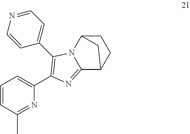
N1=C(C)C=CC=C1C1=C(C2=CC=NC=C2)N2C3CCC(C2=N1)C3
